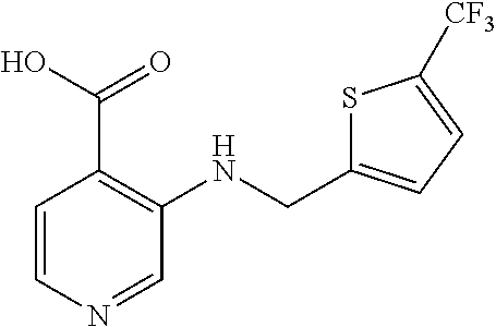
C1=CN=CC(NCC2=CC=C([CF3])S2)=C1C(=O)O
